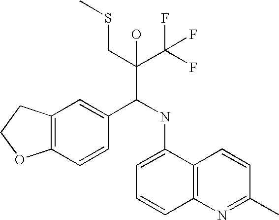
C12=C(C=CC(C(NC3=CC=CC4=C3C=CC(C)=N4)C(C(F)(F)F)(CSC)O)=C1)OCC2
